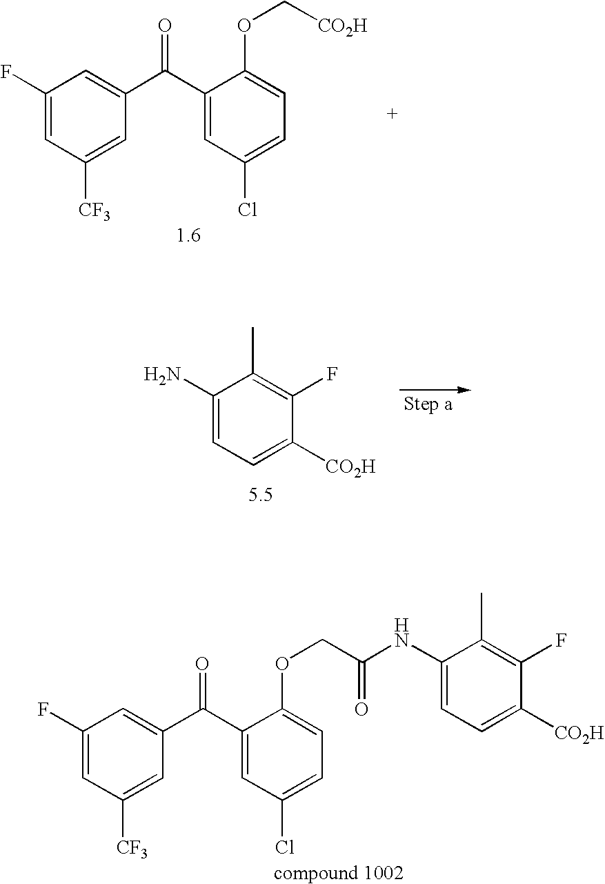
C1(NC(COC2=CC=C(Cl)C=C2C(C2=CC(F)=CC([CF3])=C2)=O)=O)=CC=C([CO2H])C(F)=C1C.C1(C(C2=CC(F)=CC([CF3])=C2)=O)=CC(Cl)=CC=C1OC[CO2H].C1(N)=CC=C([CO2H])C(F)=C1C
